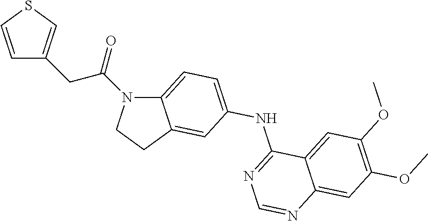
C12=CC=C(NC3=NC=NC4=CC(OC)=C(OC)C=C34)C=C1CCN2C(=O)CC1=CSC=C1
